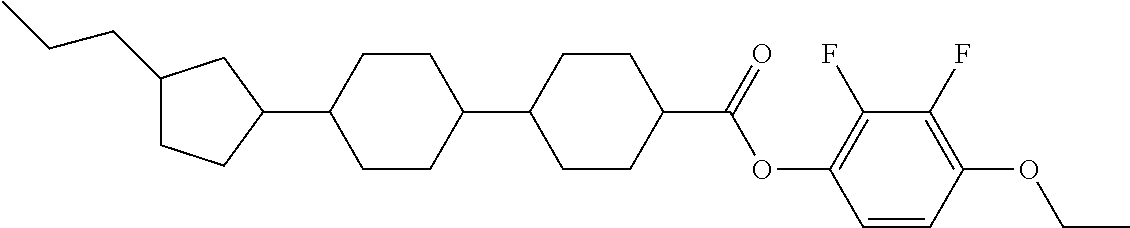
C1(CCC)CCC(C2CCC(C3CCC(C(OC4=C(F)C(F)=C(OCC)C=C4)=O)CC3)CC2)C1
